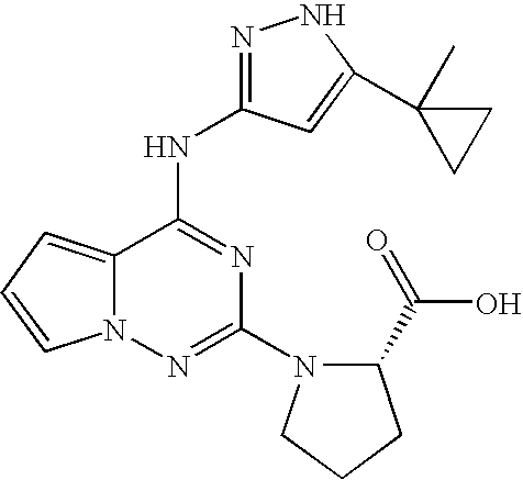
N(C1=NC(N2C(C(=O)O)CCC2)=NN2C1=CC=C2)C1=NNC(C2(C)CC2)=C1
